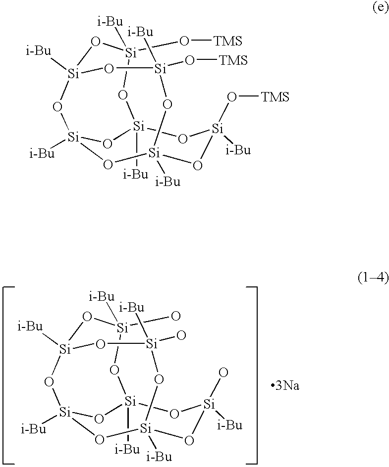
[i-Bu][Si]12O[Si](O[TMS])([i-Bu])O[Si]3([i-Bu])O[Si]([i-Bu])(O1)O[Si]([i-Bu])(O[Si](O[TMS])([i-Bu])O3)O[Si](O[TMS])([i-Bu])O2.[3Na].[i-Bu][Si]12O[Si](O)([i-Bu])O[Si]3([i-Bu])O[Si]([i-Bu])(O1)O[Si]([i-Bu])(O[Si](O)([i-Bu])O3)O[Si](O)([i-Bu])O2
